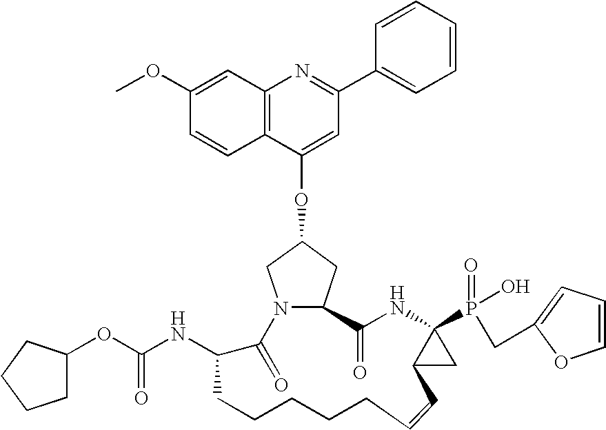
C12=C(C=C(OC)C=C1)N=C(C1=CC=CC=C1)C=C2OC1CN2C(C1)C(=O)NC1(P(=O)(O)CC3=CC=CO3)C(C1)C=CCCCCCC(NC(=O)OC1CCCC1)C2=O
